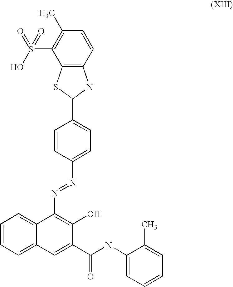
C1=CC=C2C(=C1)C(N=NC1=CC=C(C3NC4=C(S3)C(S(O)(=O)=O)=C(C)C=C4)C=C1)=C(O)C(C(NC1=CC=CC=C1C)=O)=C2
